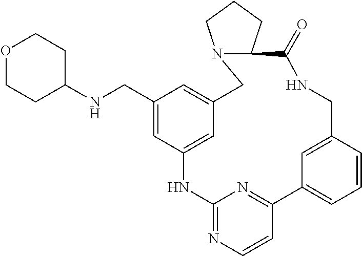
N(C1CCOCC1)CC1=CC2=CC(=C1)CN1C(CCC1)C(=O)NCC1=CC(=CC=C1)C1=NC(=NC=C1)N2
